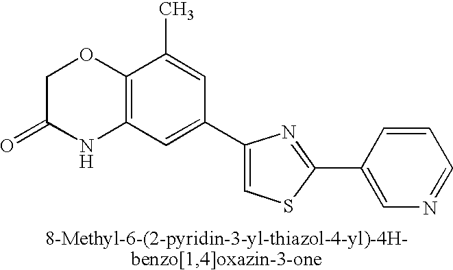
C1C(=O)NC2=C(O1)C(C)=CC(C1=CSC(C3=CN=CC=C3)=N1)=C2
